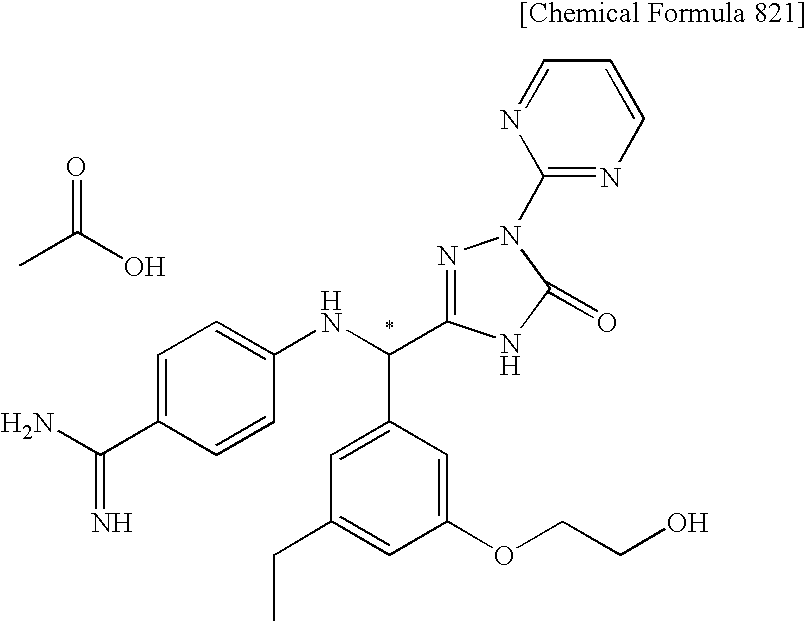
CC(O)=O.NC(C1=CC=C(NC(C2=CC(CC)=CC(OCCO)=C2)C2=NN(C3=NC=CC=N3)C(=O)N2)C=C1)=N
